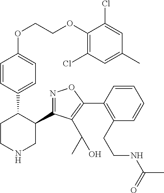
C1=CC(C2CCNCC2C2=NOC(C3=C(CCNC(C)=O)C=CC=C3)=C2C(C)O)=CC=C1OCCOC1=C(Cl)C=C(C)C=C1Cl
